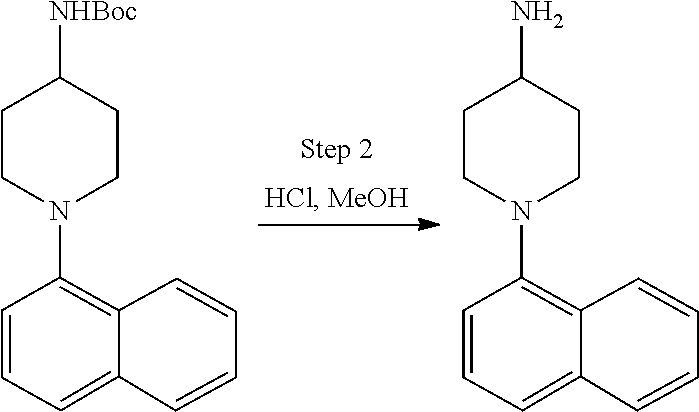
C1=CC=CC2=CC=CC(N3CCC([NHBoc])CC3)=C12.C1=CC=CC2=CC=CC(N3CCC(N)CC3)=C12
